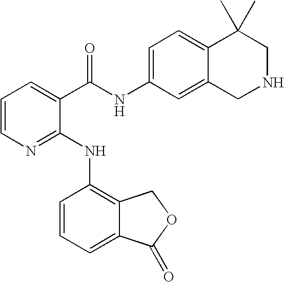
C1=CN=C(NC2=C3C(=CC=C2)C(=O)OC3)C(C(NC2=CC=C3C(=C2)CNCC3(C)C)=O)=C1
